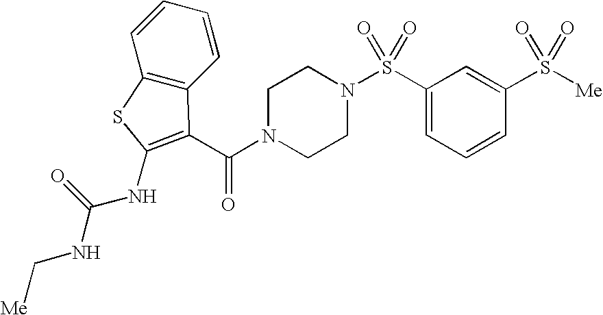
C1(S(N2CCN(C(=O)C3=C(NC(NC[Me])=O)SC4=C3C=CC=C4)CC2)(=O)=O)=CC=CC(S([Me])(=O)=O)=C1
